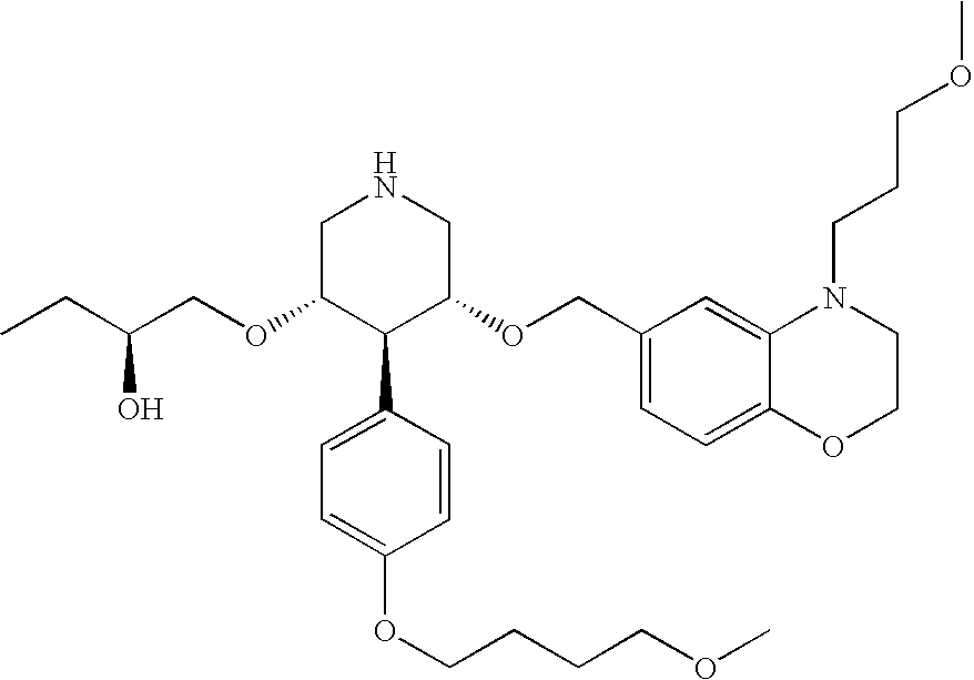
O(C1C(C2=CC=C(OCCCCOC)C=C2)C(OCC2=CC=C3C(=C2)N(CCCOC)CCO3)CNC1)CC(CC)O
